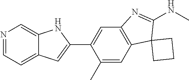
C12=CC=NC=C1NC(C1=CC3=C(C=C1C)C1(C(NC)=N3)CCC1)=C2
